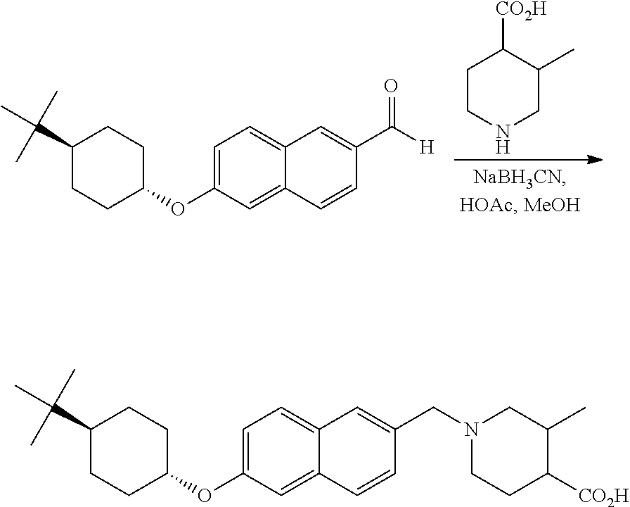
C1=C(OC2CCC(C(C)(C)C)CC2)C=C2C(=C1)C=C(C(=O)[H])C=C2.C1CNCC(C)C1[CO2H].C1=C(OC2CCC(C(C)(C)C)CC2)C=C2C(=C1)C=C(CN1CC(C)C([CO2H])CC1)C=C2
